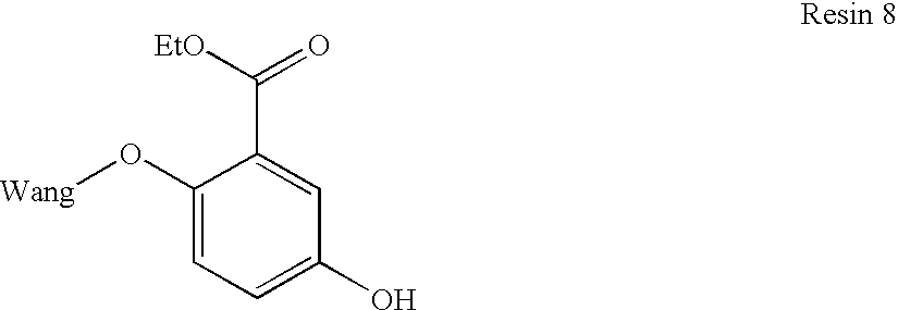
C1(O[Wang])=CC=C(O)C=C1C([EtO])=O
